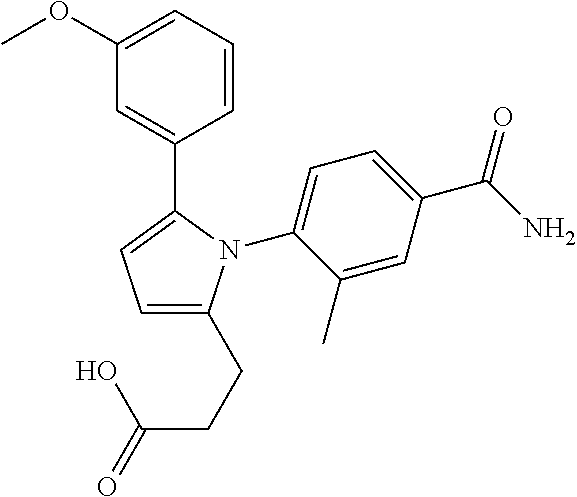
C1(OC)=CC=CC(C2=CC=C(CCC(=O)O)N2C2=CC=C(C(N)=O)C=C2C)=C1
